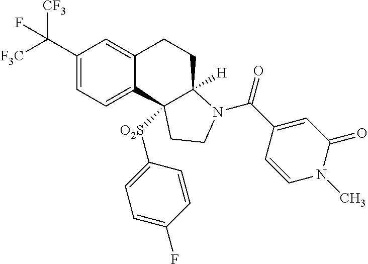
C(C1=CC=C2C(=C1)CCC1([H])C2([O2S]C2=CC=C(F)C=C2)CCN1C(=O)C1=CC(=O)N(C)C=C1)([F3C])([CF3])F
